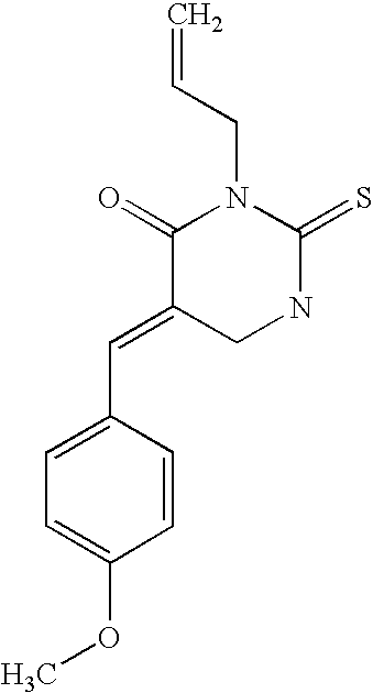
C=CCN1C(=O)C(=CC2=CC=C(OC)C=C2)CNC1=S
